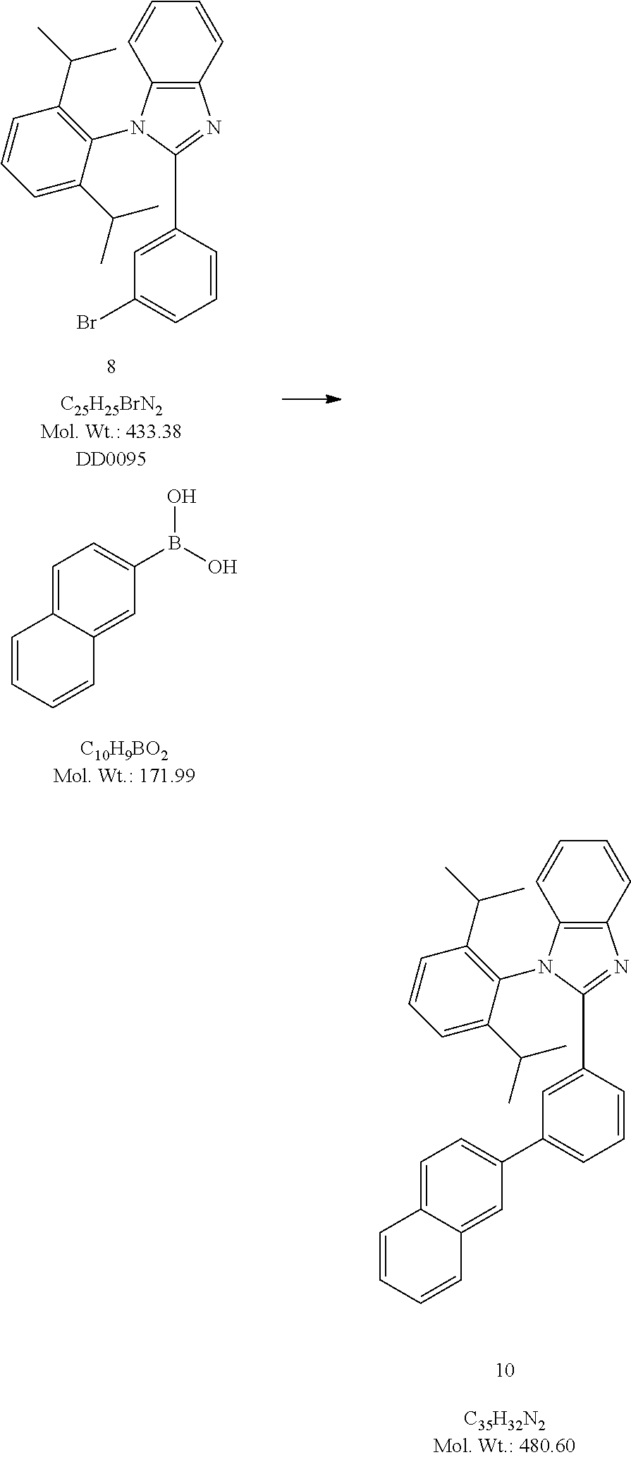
C12=C(N=C(C3=CC(Br)=CC=C3)N1C1=C(C(C)C)C=CC=C1C(C)C)C=CC=C2.C1=C2C(=CC(B(O)O)=C1)C=CC=C2.C12=C(N=C(C3=CC(C4=CC=C5C(=C4)C=CC=C5)=CC=C3)N1C1=C(C(C)C)C=CC=C1C(C)C)C=CC=C2
